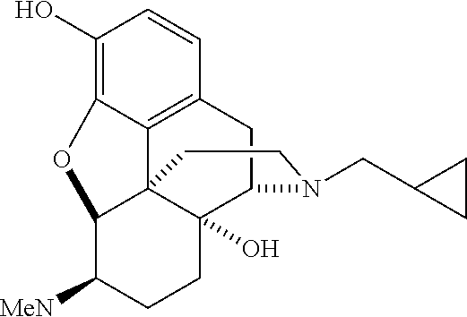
C1(O)=C2C3=C(C=C1)CC1C4(O)C3(C(C([MeN])CC4)O2)CCN1CC1CC1
